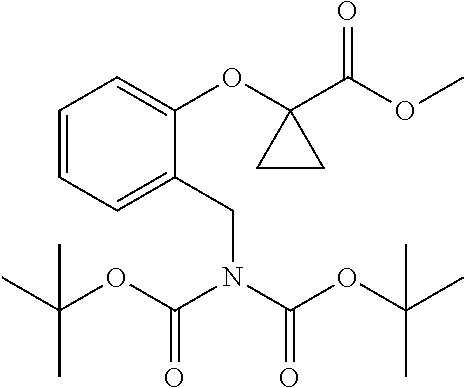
C1=CC=C(CN(C(OC(C)(C)C)=O)C(OC(C)(C)C)=O)C(OC2(C(OC)=O)CC2)=C1
